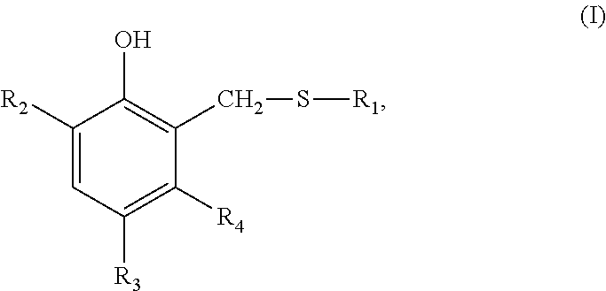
C1([R2])=CC([R3])=C([R4])C(CS[R1])=C1O
